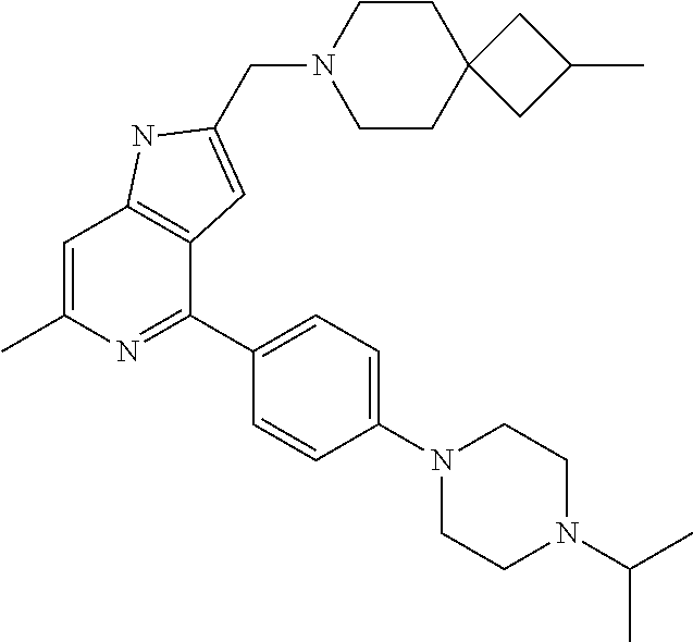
C1=C(C)N=C(C2=CC=C(N3CCN(C(C)C)CC3)C=C2)C2=C1NC(CN1CCC3(CC1)CC(C)C3)=C2
